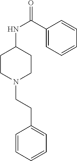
C1CN(CCC2=CC=CC=C2)CCC1NC(C1=CC=CC=C1)=O
